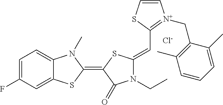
C1=C(F)C=C2C(=C1)N(C)C(=C1C(=O)N(CC)C(=CC3=[N+](CC4=C(C)C=CC=C4C)C=CS3)S1)S2.[Cl-]
